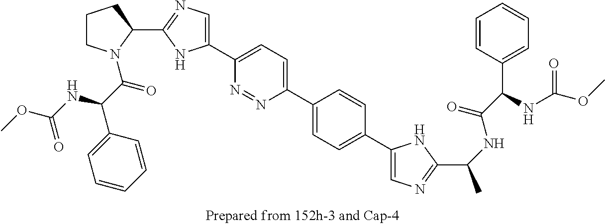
C1CN(C(=O)C(C2=CC=CC=C2)NC(OC)=O)C(C2=NC=C(C3=CC=C(C4=CC=C(C5=CN=C(C(NC(C(C6=CC=CC=C6)NC(OC)=O)=O)C)N5)C=C4)N=N3)N2)C1
